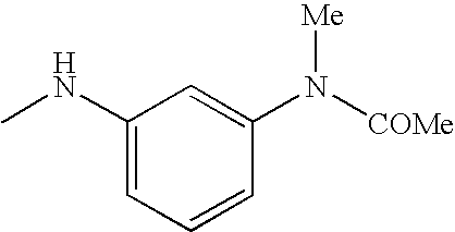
C1(NC)=CC=CC(N([Me])[COMe])=C1
